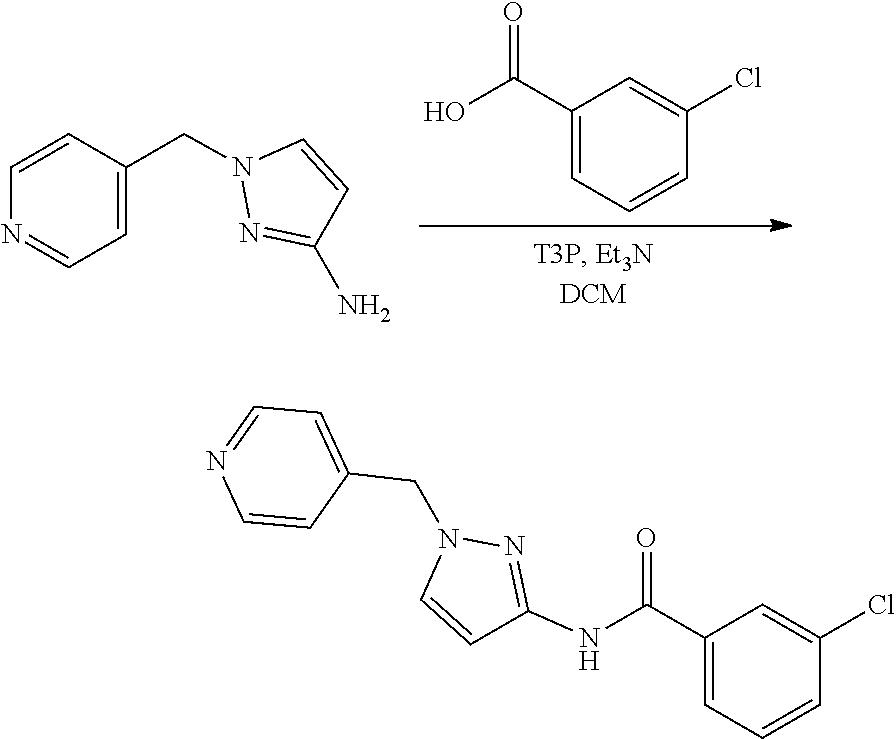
N1(CC2=CC=NC=C2)N=C(N)C=C1.C1=C(C(O)=O)C=C(Cl)C=C1.C1=NC=CC(CN2C=CC(NC(C3=CC=CC(Cl)=C3)=O)=N2)=C1
